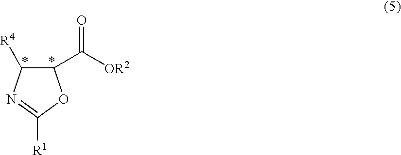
C1(C([OR2])=O)C([R4])N=C([R1])O1
